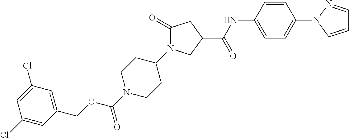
C1(Cl)=CC(COC(N2CCC(N3C(=O)CC(C(NC4=CC=C(N5N=CC=C5)C=C4)=O)C3)CC2)=O)=CC(Cl)=C1
